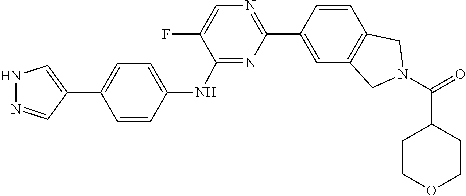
O=C(N1CC2=C(C=CC(C3=NC=C(F)C(NC4=CC=C(C5=CNN=C5)C=C4)=N3)=C2)C1)C1CCOCC1
